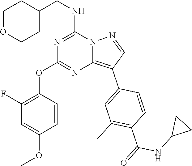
C1OCCC(CNC2=NC(OC3=C(F)C=C(OC)C=C3)=NC3=C(C4=CC(C)=C(C(=O)NC5CC5)C=C4)C=NN23)C1
